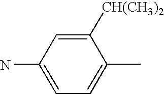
NC1=CC=C(C)C([CH(CH3)2])=C1
